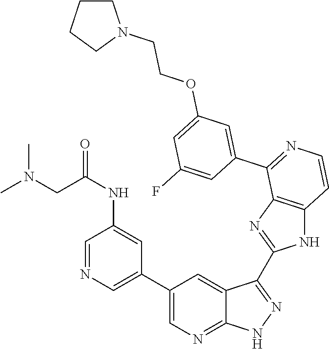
C1=NC=C(C2=CN=C3C(=C2)C(C2=NC4=C(N2)C=CN=C4C2=CC(OCCN4CCCC4)=CC(F)=C2)=NN3)C=C1NC(=O)CN(C)C
